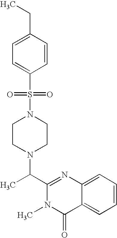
C1(C(C)N2CCN(S(=O)(=O)C3=CC=C(CC)C=C3)CC2)=NC2=CC=CC=C2C(=O)N1C
